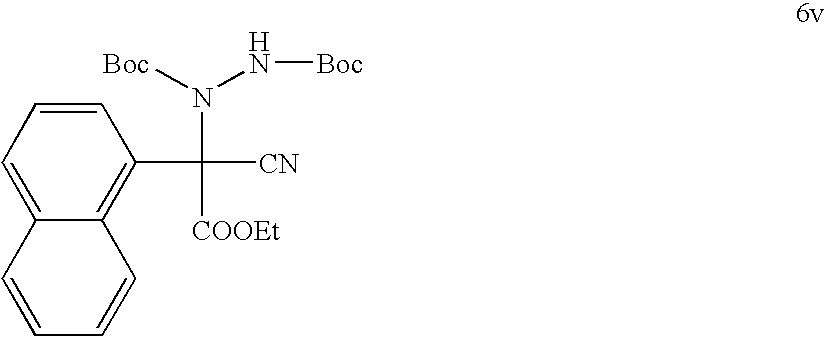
C1=CC=C2C(=C1C([COOEt])(N([Boc])N[Boc])[CN])C=CC=C2
